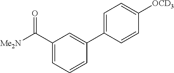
C1(C([Me2N])=O)=CC=CC(C2=CC=C([OCD3])C=C2)=C1
